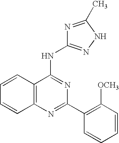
C12=C(N=C(C3=C([OCH3])C=CC=C3)N=C1NC1=NNC(C)=N1)C=CC=C2
